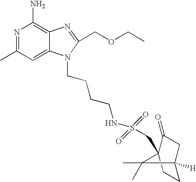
N1=C(C)C=C2C(=C1N)N=C(COCC)N2CCCCNS(=O)(=O)CC12C(=O)CC([H])(CC1)C2(C)C
